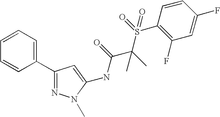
C1(C2=CC=CC=C2)=NN(C)C(NC(C(S(C2=C(F)C=C(F)C=C2)(=O)=O)(C)C)=O)=C1
